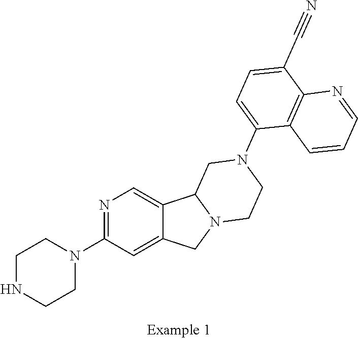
N1=C(N2CCNCC2)C=C2C(=C1)C1N(C2)CCN(C2=CC=C(C#N)C3=C2C=CC=N3)C1
